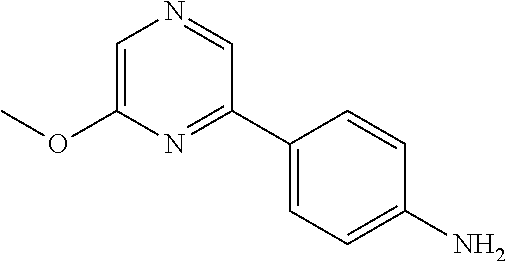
NC1=CC=C(C2=NC(OC)=CN=C2)C=C1
